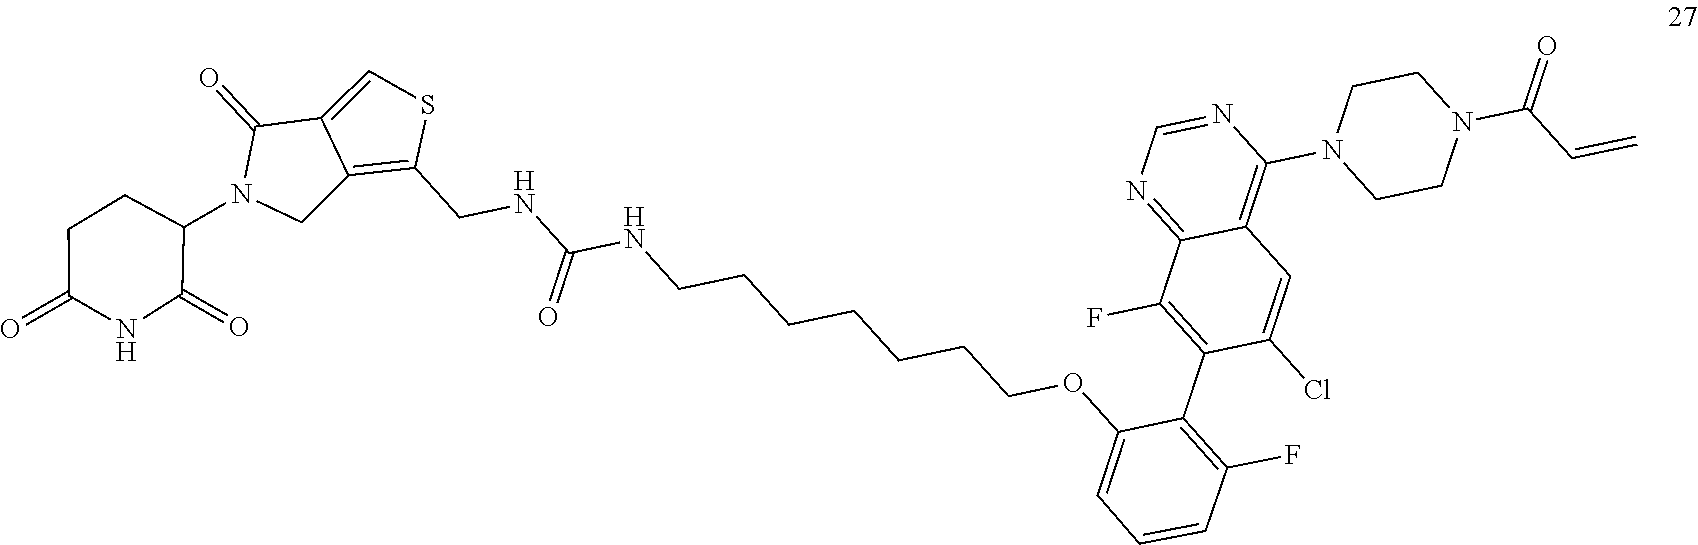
C(=C)C(N1CCN(C2=C3C(=NC=N2)C(F)=C(C2=C(F)C=CC=C2OCCCCCCCNC(NCC2=C4C(=CS2)C(=O)N(C2C(=O)NC(=O)CC2)C4)=O)C(Cl)=C3)CC1)=O
